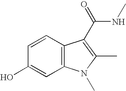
C1(O)=CC2=C(C=C1)C(C(NC)=O)=C(C)N2C
